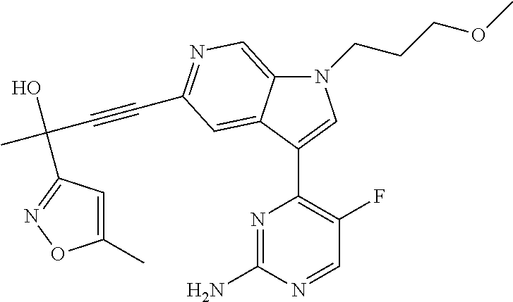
N1(CCCOC)C2=CN=C(C#CC(C)(O)C3=NOC(C)=C3)C=C2C(C2=C(F)C=NC(N)=N2)=C1
